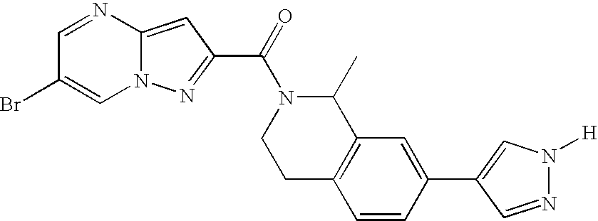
C1=NC2=CC(C(=O)N3CCC4=C(C3C)C=C(C3=CN([H])N=C3)C=C4)=NN2C=C1Br
